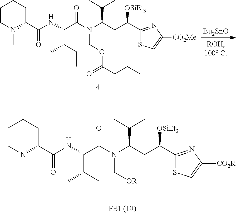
C1CN(C)C(C(NC(C(N(C(CC(C2=NC([CO2R])=CS2)[OSiEt3])C(C)C)C[OR])=O)C(CC)C)=O)CC1.[Bu2SnO].C1CN(C)C(C(NC(C(N(C(CC(C2=NC([CO2Me])=CS2)[OSiEt3])C(C)C)COC(=O)CCC)=O)C(CC)C)=O)CC1
